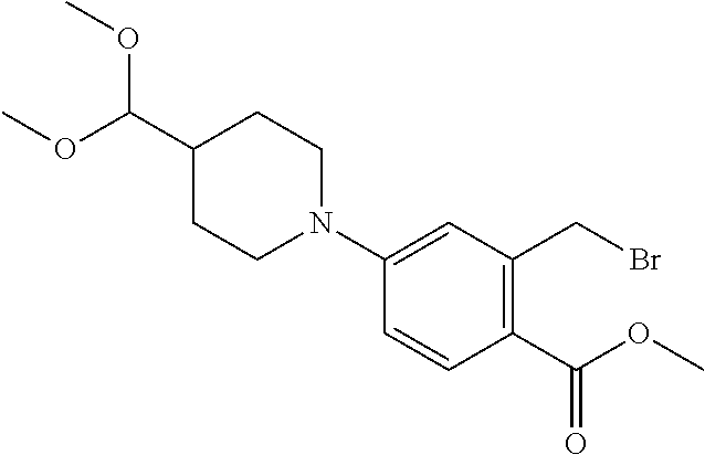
C1(N2CCC(C(OC)OC)CC2)=CC(CBr)=C(C(OC)=O)C=C1
